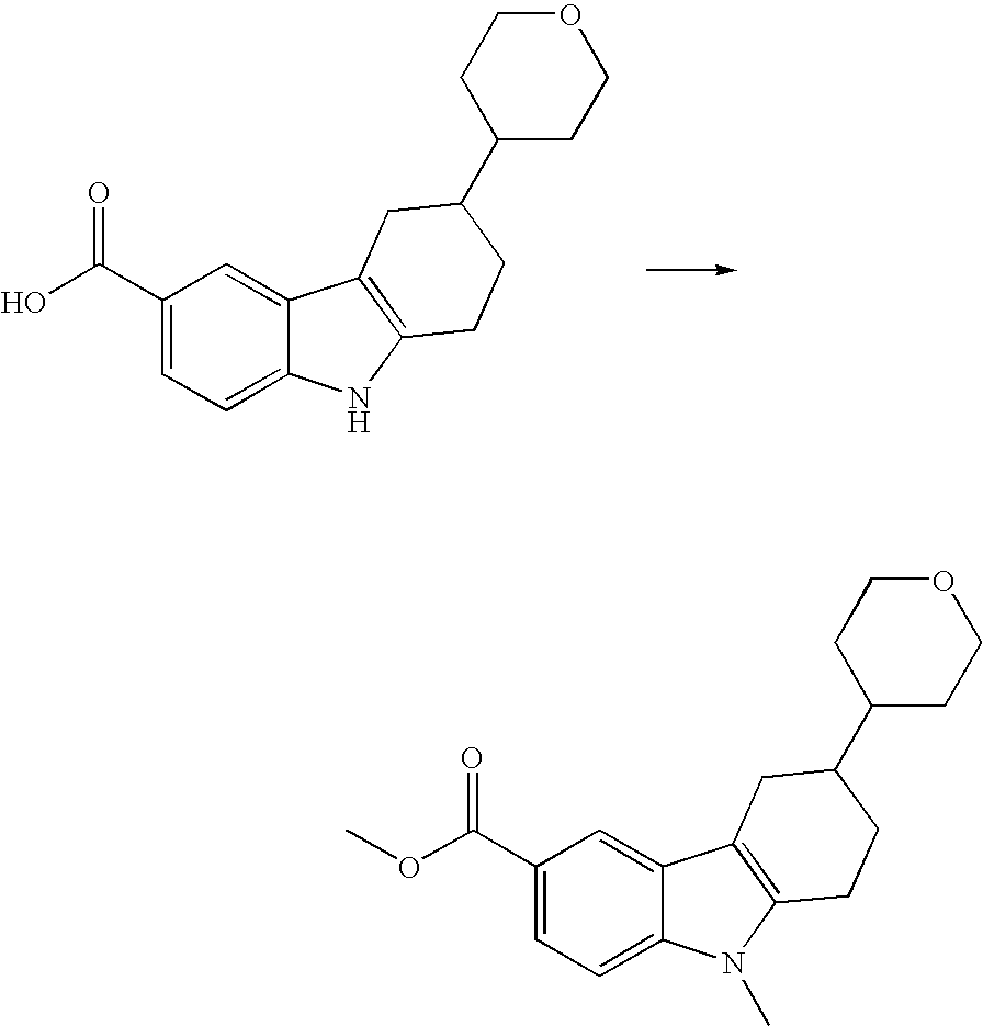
C1(C(O)=O)=CC=C2C(=C1)C1=C(N2)CCC(C2CCOCC2)C1.C1(C(OC)=O)=CC=C2C(=C1)C1=C(N2C)CCC(C2CCOCC2)C1
